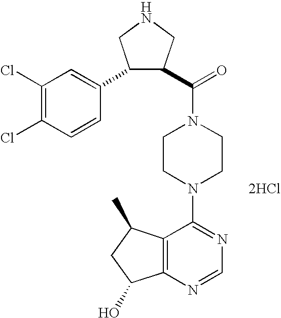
[2HCl].C12=C(N=CN=C1N1CCN(C(=O)C3C(C4=CC(Cl)=C(Cl)C=C4)CNC3)CC1)C(O)CC2C
